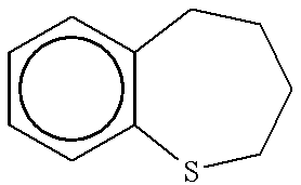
c1ccc2c(c1)CCCCS2
